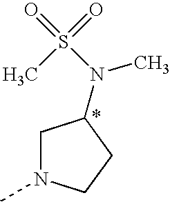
C1N(C)CCC1N(S(=O)(=O)C)C
